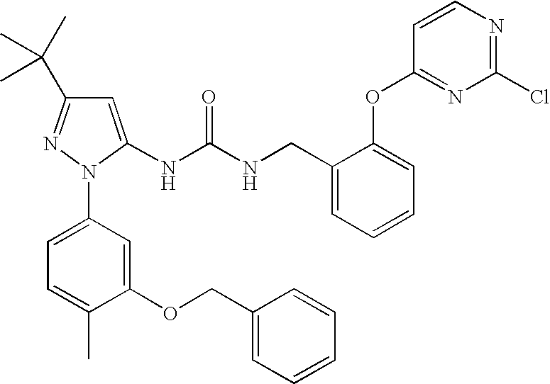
N(C(NCC1=CC=CC=C1OC1=NC(Cl)=NC=C1)=O)C1=CC(C(C)(C)C)=NN1C1=CC=C(C)C(OCC2=CC=CC=C2)=C1
